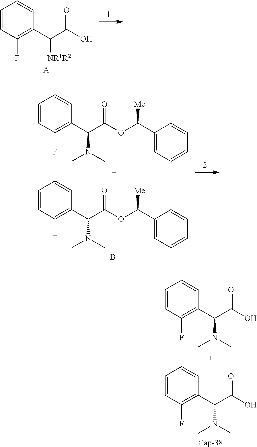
C1=CC(F)=C(C(C(O)=O)[NR1R2])C=C1.[A].C1=CC(F)=C(C(C(OC([Me])C2=CC=CC=C2)=O)N(C)C)C=C1.C1=CC(F)=C(C(C(OC([Me])C2=CC=CC=C2)=O)N(C)C)C=C1.B.C1=CC(F)=C(C(C(O)=O)N(C)C)C=C1.C1=CC(F)=C(C(C(O)=O)N(C)C)C=C1.[Cap-38]
